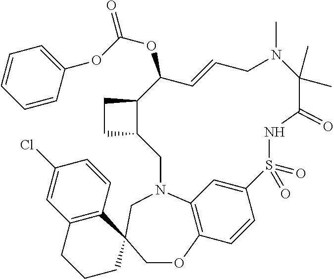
C1=C2C=CC3=C1N(CC1(CO3)C3=C(CCC1)C=C(Cl)C=C3)CC1C(CC1)C(OC(OC1=CC=CC=C1)=O)C=CCN(C)C(C)(C)C(=O)NS2(=O)=O
